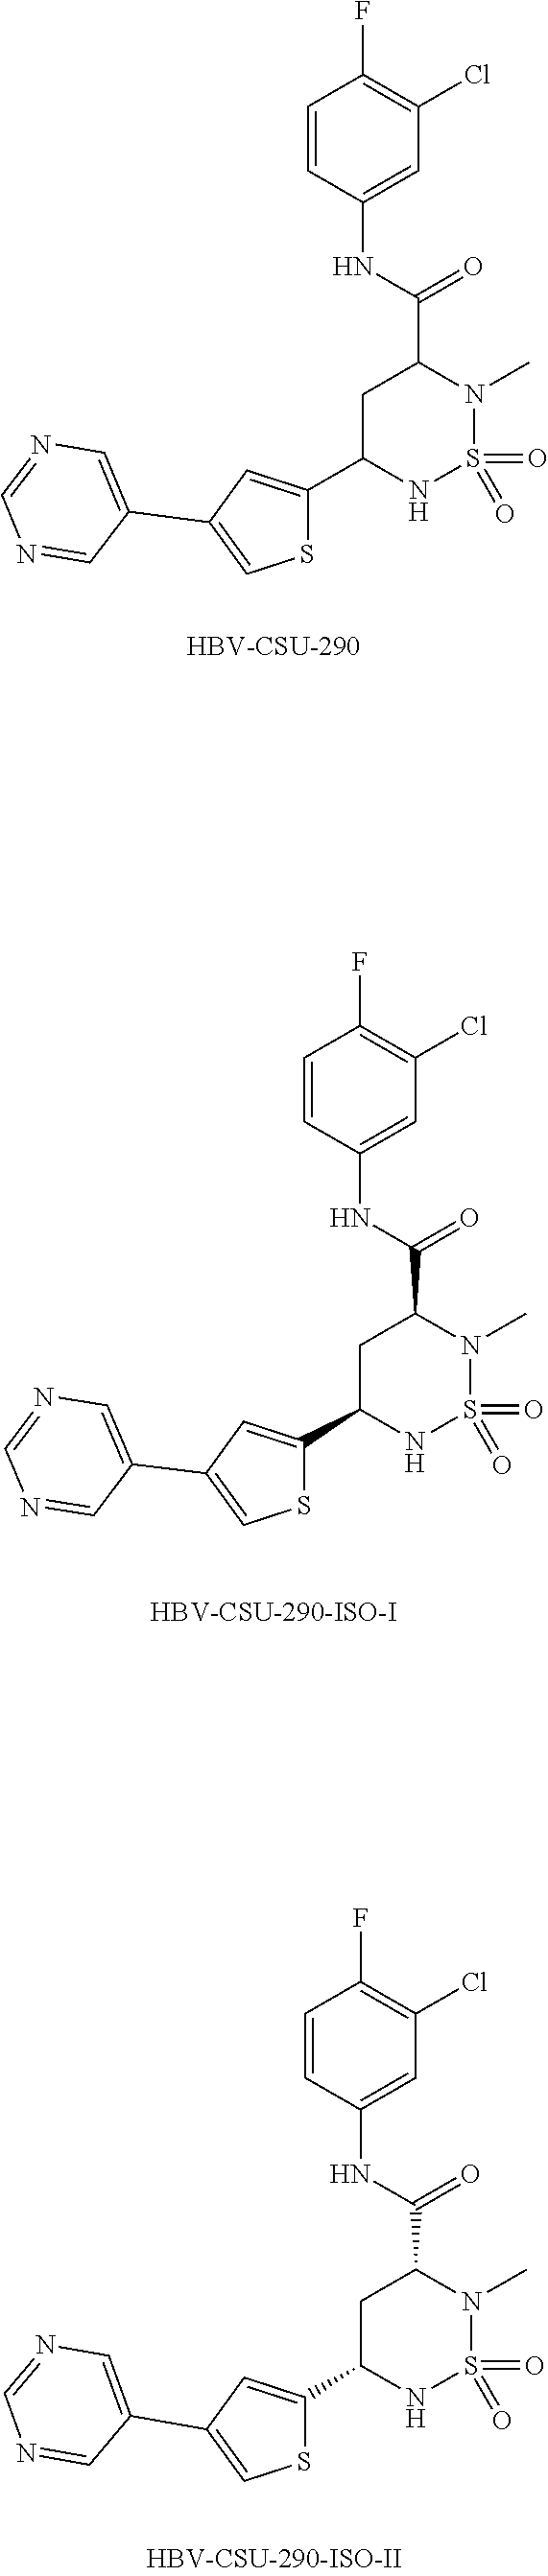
[HBV-CSU-290].C1=C(C2=CN=CN=C2)C=C(C2NS(=O)(=O)N(C)C(C(=O)NC3=CC(Cl)=C(F)C=C3)C2)S1.C1=C(C2=CN=CN=C2)C=C(C2NS(=O)(=O)N(C)C(C(=O)NC3=CC(Cl)=C(F)C=C3)C2)S1.C1=C(C2=CN=CN=C2)C=C(C2NS(=O)(=O)N(C)C(C(=O)NC3=CC(Cl)=C(F)C=C3)C2)S1
